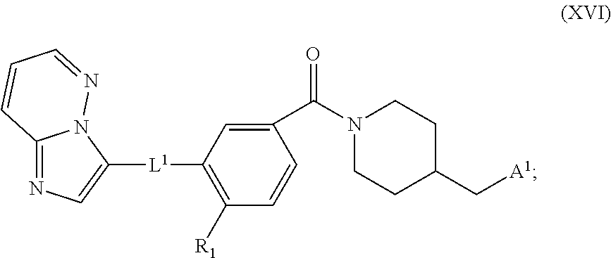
C12=NC=C([L1]C3=C([R1])C=CC(C(N4CCC(C[A1])CC4)=O)=C3)N1N=CC=C2
